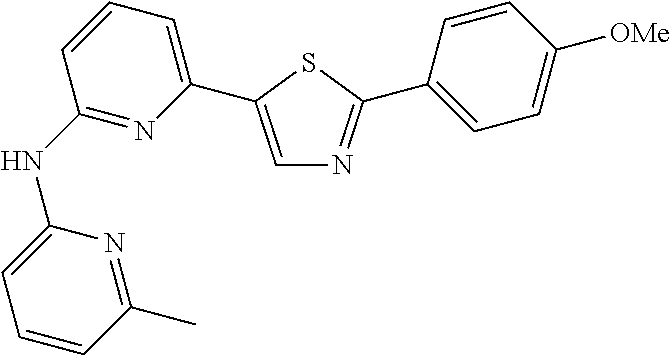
C1=CC=C(NC2=NC(C3=CN=C(C4=CC=C([OMe])C=C4)S3)=CC=C2)N=C1C
